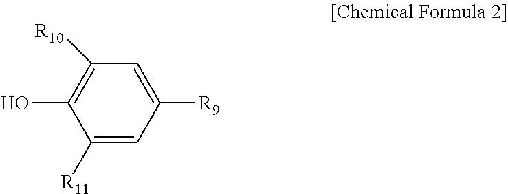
C1([R11])=CC([R9])=CC([R10])=C1O
